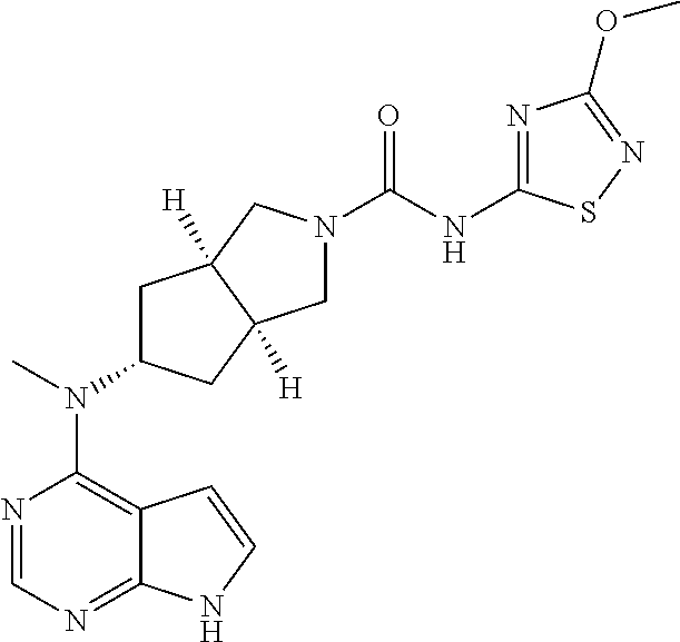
N1=CN=C2C(=C1N(C)C1CC3([H])C([H])(C1)CN(C(NC1=NC(OC)=NS1)=O)C3)C=CN2
